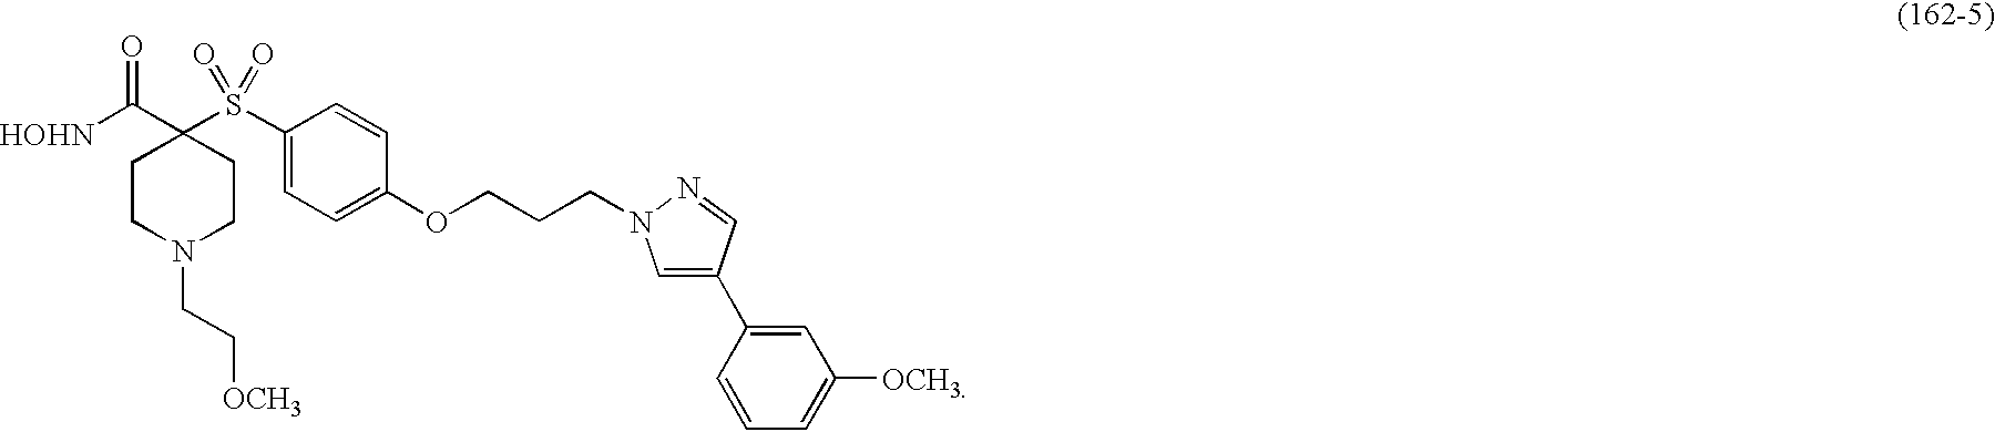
C1CN(CC[OCH3])CCC1(C([HOHN])=O)S(C1=CC=C(OCCCN2C=C(C3=CC([OCH3])=CC=C3)C=N2)C=C1)(=O)=O
